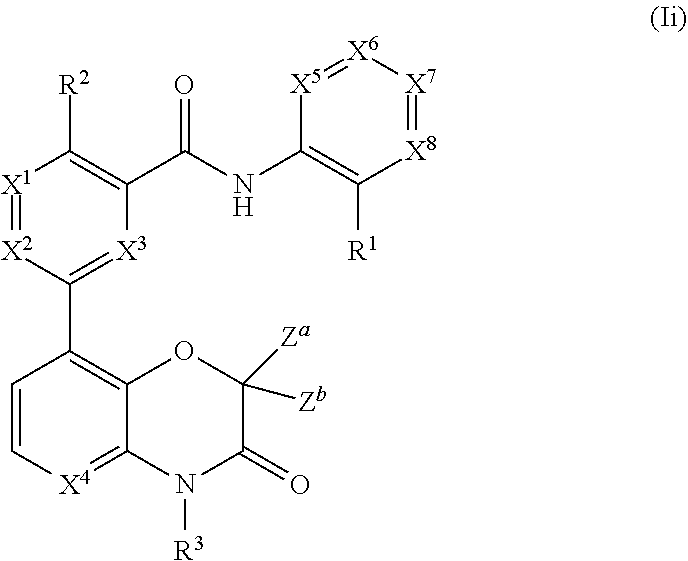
[X1]1=[X2]C(C2=C3C(=[X4]C=C2)N([R3])C(=O)C([Zb])([Za])O3)=[X3]C(C(NC2=C([R1])[X8]=[X7][X6]=[X5]2)=O)=C1[R2]
